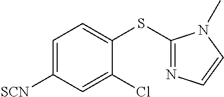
C1=C([SCN])C=C(Cl)C(SC2=NC=CN2C)=C1
